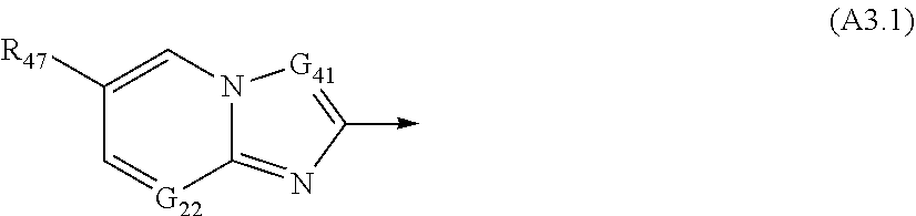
C12=NC(->C)=[G41]N1C=C([R47])C=[G22]2
